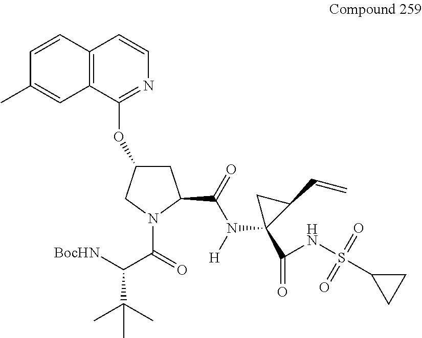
C1=CC2=C(C=C1C)C(OC1CC(C(=O)N(C3(C(=O)NS(C4CC4)(=O)=O)C(C=C)C3)[H])N(C(=O)C([BocHN])C(C)(C)C)C1)=NC=C2
